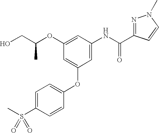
C1=C(S(C)(=O)=O)C=CC(OC2=CC(OC(CO)C)=CC(NC(C3=NN(C)C=C3)=O)=C2)=C1
